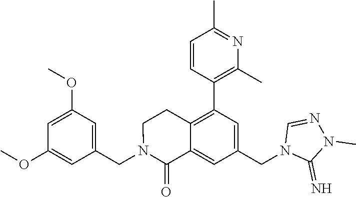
C1(OC)=CC(OC)=CC(CN2C(=O)C3=CC(CN4C(=N)N(C)N=C4)=CC(C4=C(C)N=C(C)C=C4)=C3CC2)=C1
